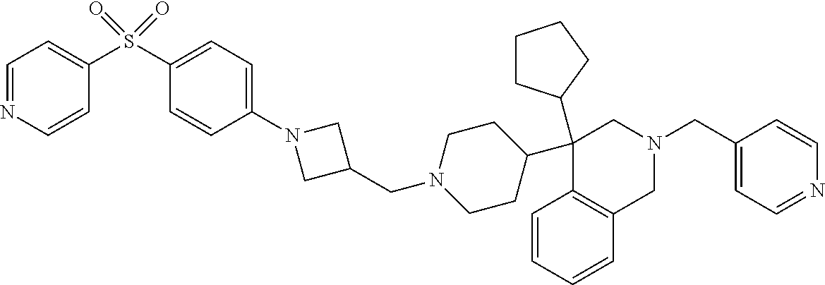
C1(C2(C3CCCC3)C3=C(C=CC=C3)CN(CC3=CC=NC=C3)C2)CCN(CC2CN(C3=CC=C(S(C4=CC=NC=C4)(=O)=O)C=C3)C2)CC1
